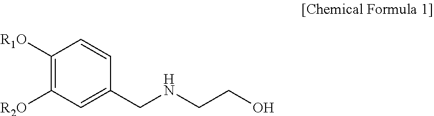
C1([R1O])=C([R2O])C=C(CNCCO)C=C1
